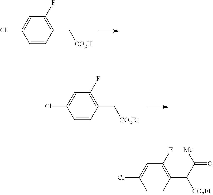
ClC1=CC(F)=C(C[CO2H])C=C1.ClC1=CC(F)=C(C[CO2Et])C=C1.ClC1=CC(F)=C(C([CO2Et])C([Me])=O)C=C1
